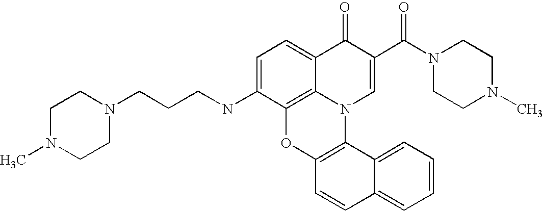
C1=C(NCCCN2CCN(C)CC2)C2=C3C(=C1)C(=O)C(C(N1CCN(C)CC1)=O)=CN3C1=C(O2)C=CC2=CC=CC=C12
